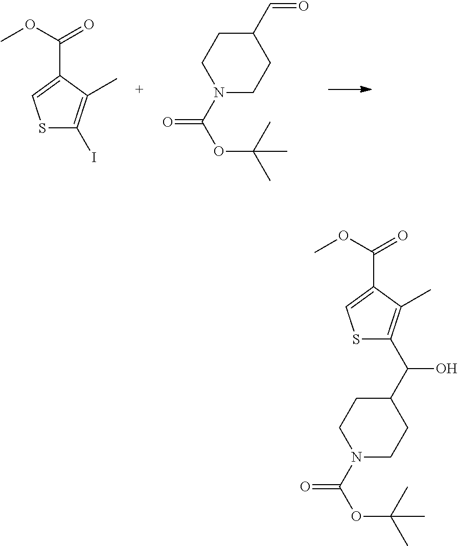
C(C1=CSC(C(C2CCN(C(OC(C)(C)C)=O)CC2)O)=C1C)(OC)=O.C(C1=CSC(I)=C1C)(OC)=O.C(C1CCN(C(OC(C)(C)C)=O)CC1)=O
